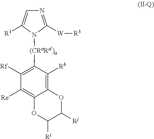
C12=C([Rb])C([(CRaRa)a]N3C([R1])=CN=C3[W][R3])=C([Rf])C([Re])=C1OC([Ri])C([Rj])O2
